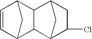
C1=CC2CC1C1C3C(Cl)CC(C21)C3
